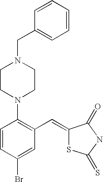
C1=CC(Br)=CC(C=C2SC(=S)NC2=O)=C1N1CCN(CC2=CC=CC=C2)CC1
